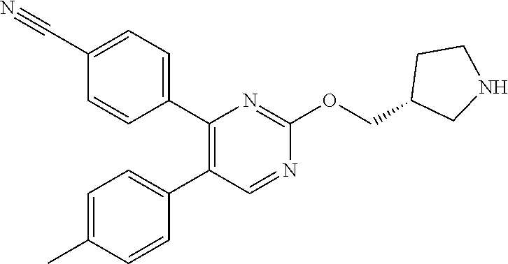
C1(C2=C(C3=CC=C(C#N)C=C3)N=C(OCC3CNCC3)N=C2)=CC=C(C)C=C1
